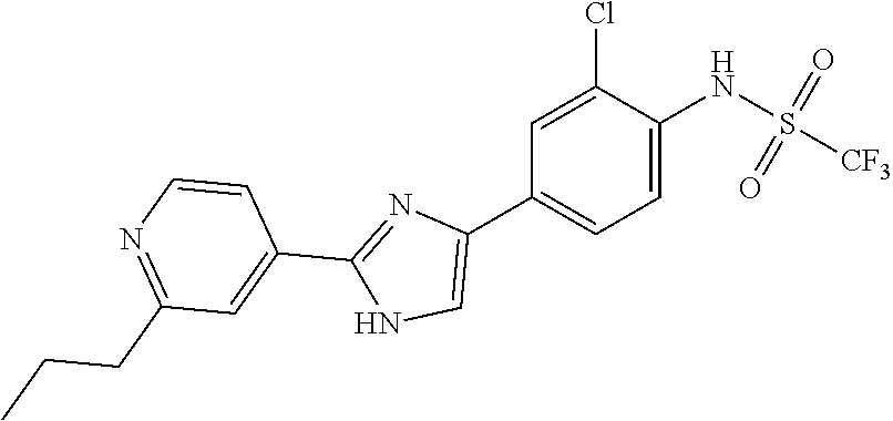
C1=C(NS(=O)(=O)[CF3])C(Cl)=CC(C2=CNC(C3=CC(CCC)=NC=C3)=N2)=C1
